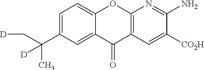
C12=CC(C(C[D])(C)[D])=CC=C1OC1=C(C=C([CO2H])C(N)=N1)C2=O
